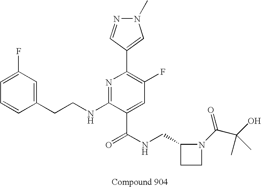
C1=CC(CCNC2=NC(C3=CN(C)N=C3)=C(F)C=C2C(NCC2CCN2C(C(O)(C)C)=O)=O)=CC(F)=C1
